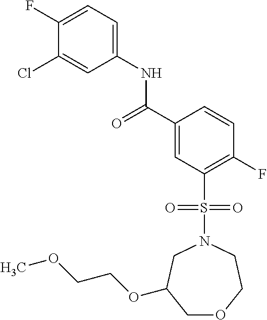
C1(F)=CC=C(NC(C2=CC(S(N3CC(OCCOC)COCC3)(=O)=O)=C(F)C=C2)=O)C=C1Cl
